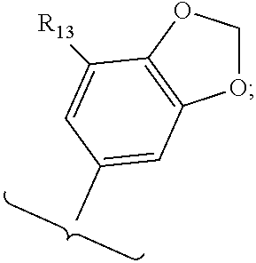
C1([R13])=CC(C)=CC2=C1OCO2
